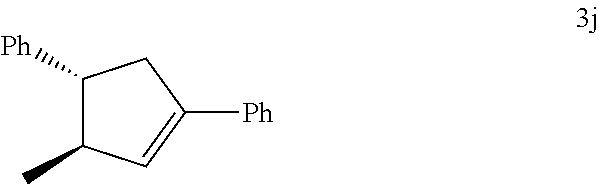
CC1C([Ph])CC([Ph])=C1
